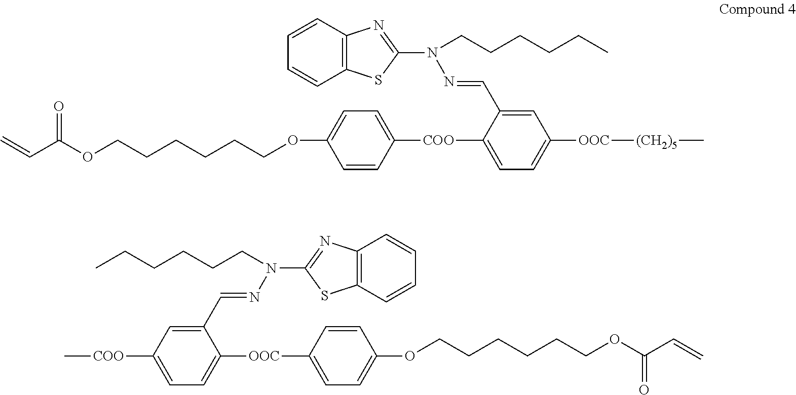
C1([OOC]C2=CC=C(OCCCCCCOC(C=C)=O)C=C2)=CC=C([COO]C)C=C1C=NN(C1=NC2=C(S1)C=CC=C2)CCCCCC.C=CC(OCCCCCCOC1=CC=C([COO]C2=CC=C([OOC][(CH2)5]C)C=C2C=NN(C2=NC3=C(S2)C=CC=C3)CCCCCC)C=C1)=O
